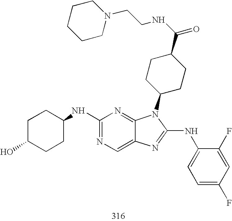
C1(NC2CCC(O)CC2)=NC=C2C(=N1)N(C1CCC(C(=O)NCCN3CCCCC3)CC1)C(NC1=CC=C(F)C=C1F)=N2
